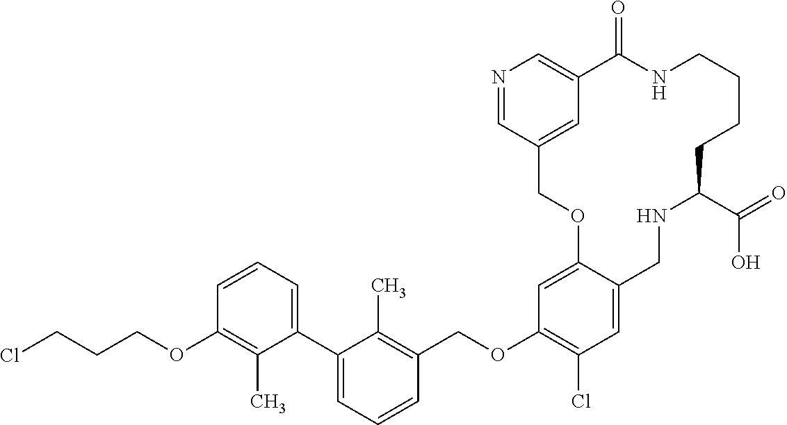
C1=CC=C(C2=CC=CC(COC3=C(Cl)C=C4C(=C3)OCC3=CC(=CN=C3)C(=O)NCCCCC(C(=O)O)NC4)=C2C)C(C)=C1OCCCCl
